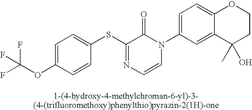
S(C1=NC=CN(C2=CC=C3C(=C2)C(C)(O)CCO3)C1=O)C1=CC=C(OC(F)(F)F)C=C1
